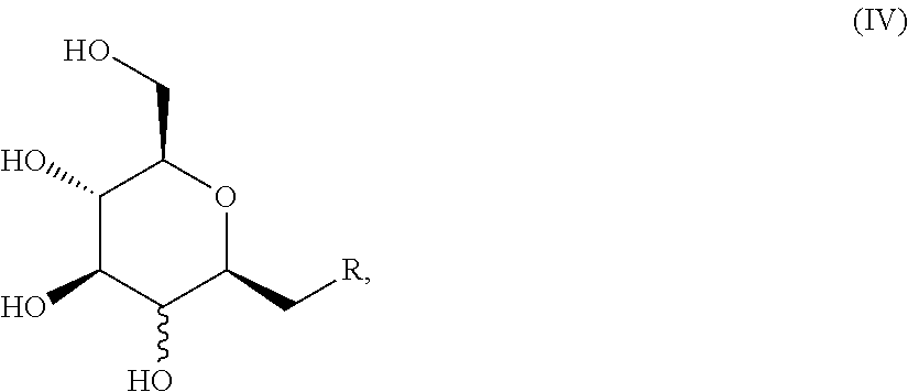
C1(O)C(O)C(O)C(C[R])OC1CO
